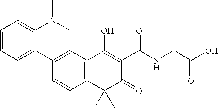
C12=C(C=C(C3=CC=CC=C3N(C)C)C=C1)C(O)=C(C(NCC(O)=O)=O)C(=O)C2(C)C
